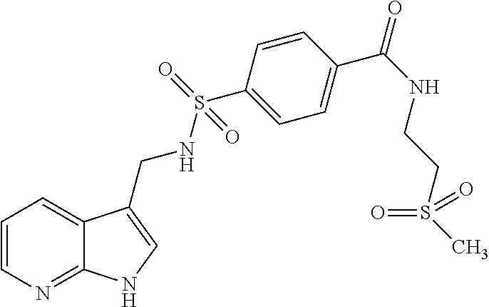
C1=CN=C2C(=C1)C(CNS(C1=CC=C(C(=O)NCCS(=O)(C)=O)C=C1)(=O)=O)=CN2
